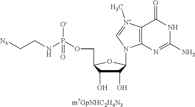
C1(O)C(O)C(COP(NCC[N3])([O-])=O)OC1N1C2=C([N+](C)=C1)C(=O)NC(N)=N2
